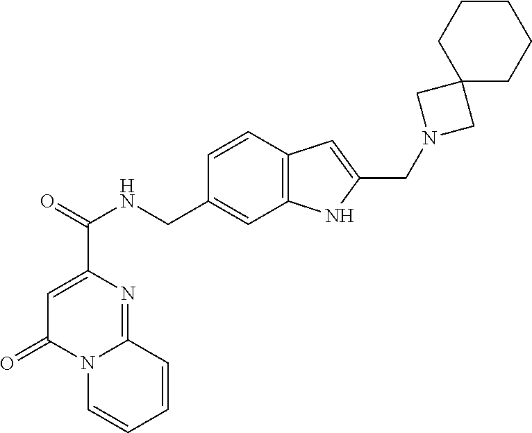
C1=C(C(=O)NCC2=CC3=C(C=C2)C=C(CN2CC4(C2)CCCCC4)N3)N=C2N(C1=O)C=CC=C2
